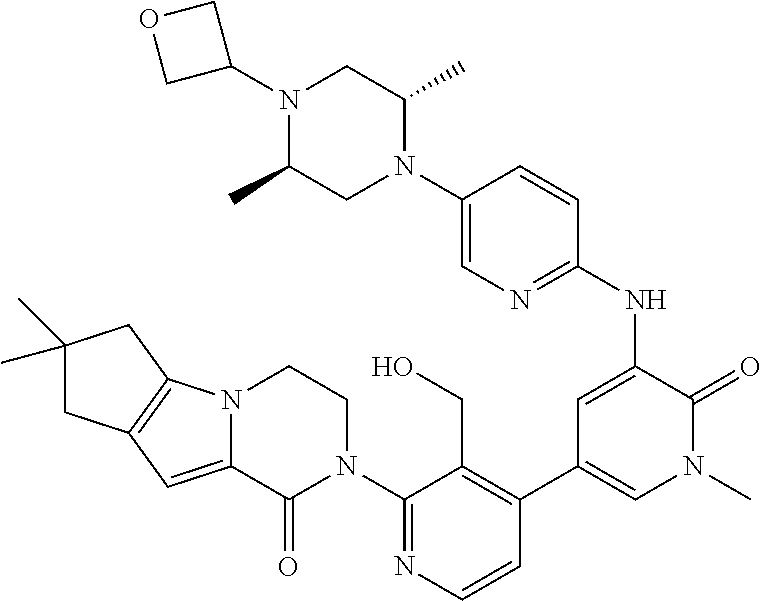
N12C(=CC3=C1CC(C)(C)C3)C(=O)N(C1=NC=CC(C3=CN(C)C(=O)C(NC4=NC=C(N5C(C)CN(C6COC6)C(C)C5)C=C4)=C3)=C1CO)CC2
